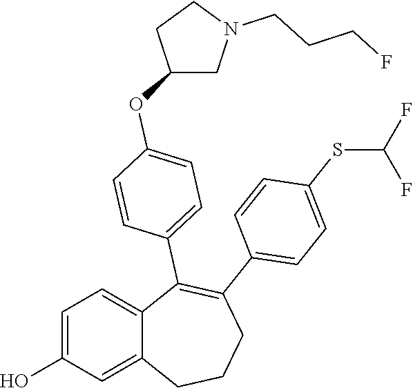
C1=C(O)C=C2C(=C1)C(C1=CC=C(OC3CN(CCCF)CC3)C=C1)=C(C1=CC=C(SC(F)F)C=C1)CCC2
